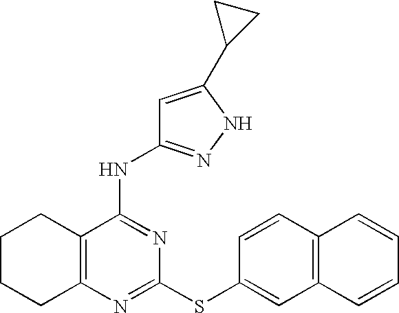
C1CCC2=C(C1)C(NC1=NNC(C3CC3)=C1)=NC(SC1=CC3=C(C=C1)C=CC=C3)=N2
